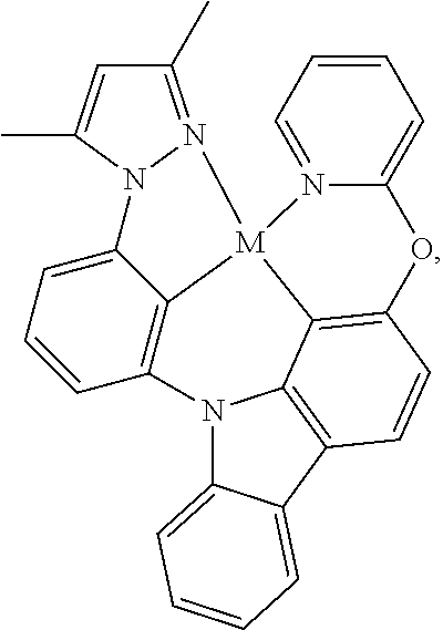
N12C3=CC=CC=C3C3=C1C1=C(C=C3)OC3=CC=CC=N3[M]13C1=C2C=CC=C1N1C(C)=CC(C)=N31
